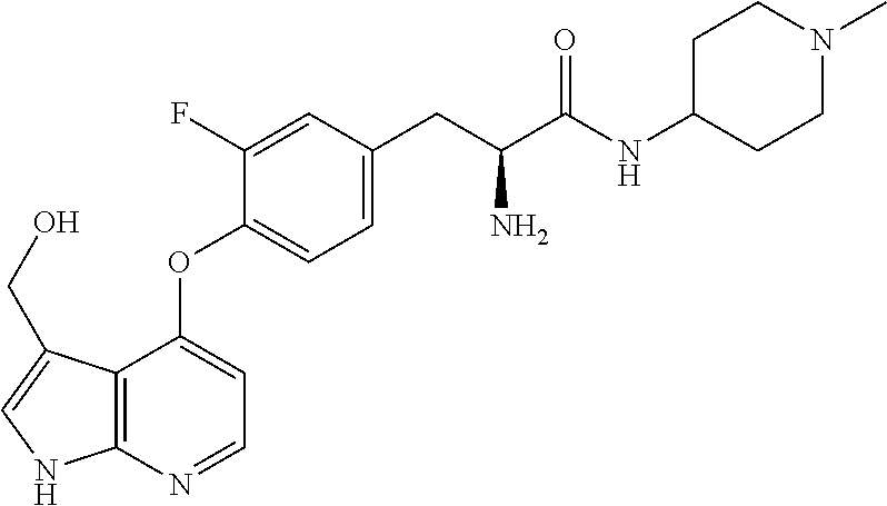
C12=C(N=CC=C1OC1=CC=C(CC(C(=O)NC3CCN(C)CC3)N)C=C1F)NC=C2CO
